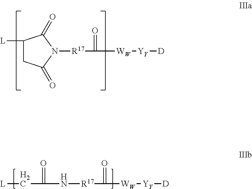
C1([L])CC(=O)N([R17]C(=O)[WW][YY][D])C1=O.[L]CC(=O)N[R17]C(=O)[WW][YY][D]
